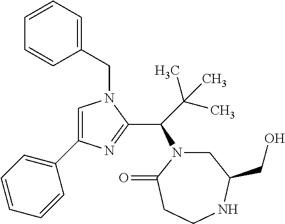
C1(CN2C=C(C3=CC=CC=C3)N=C2C(C(C)(C)C)N2CC(CO)NCCC2=O)=CC=CC=C1
